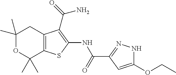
C1(C)(C)OC(C)(C)C2=C(C1)C(C(N)=O)=C(NC(=O)C1=NNC(OCC)=C1)S2
